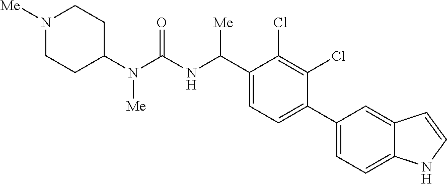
C1(N(C(NC(C2=CC=C(C3=CC=C4C(=C3)C=CN4)C(Cl)=C2Cl)[Me])=O)[Me])CCN([Me])CC1
